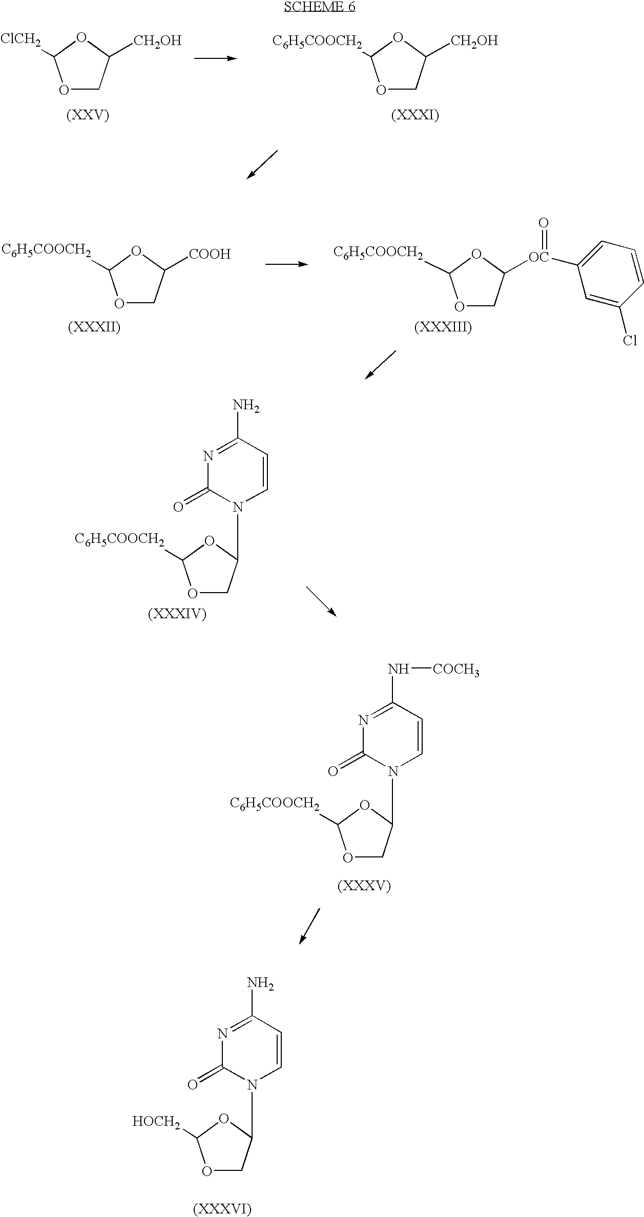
O1CC([CH2OH])OC1[C6H5COOCH2].O1CC([CH2OH])OC1[ClCH2].O1CC([COOH])OC1[C6H5COOCH2].O1CC([OC](=O)C2=CC=CC(Cl)=C2)OC1[C6H5COOCH2].O1CC(N2C=CC(N)=NC2=O)OC1[C6H5COOCH2].O1CC(N2C=CC(N[COCH3])=NC2=O)OC1[C6H5COOCH2].N1(C2COC([HOCH2])O2)C=CC(N)=NC1=O
